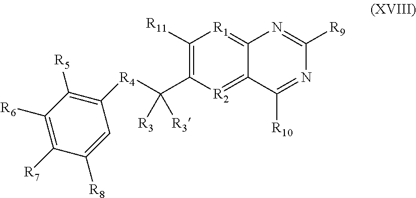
C1([R11])=C(C([R4]C2=C([R5])C([R6])=C([R7])C([R8])=C2)([R3])[R3])[R2]=C2C(=[R1]1)N=C([R9])N=C2[R10]
